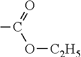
CC(O[C2H5])=O
